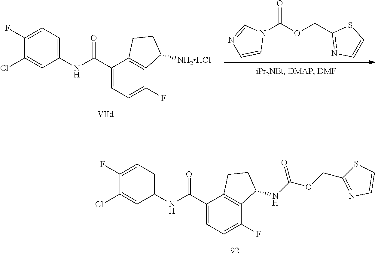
C1(Cl)=CC(NC(C2=CC=C(F)C3=C2CCC3NC(OCC2=NC=CS2)=O)=O)=CC=C1F.C1(Cl)=CC(NC(C2=CC=C(F)C3=C2CCC3[NH2HCl])=O)=CC=C1F.N1(C(OCC2=NC=CS2)=O)C=NC=C1
